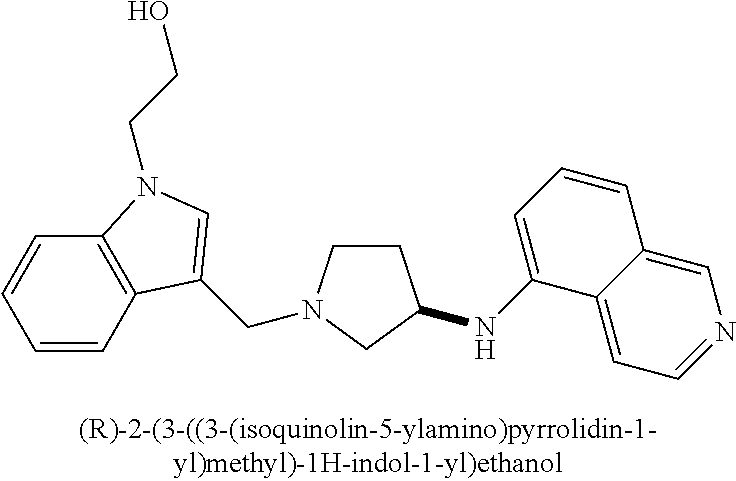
C1CN(CC2=CN(CCO)C3=C2C=CC=C3)CC1NC1=CC=CC2=CN=CC=C12
